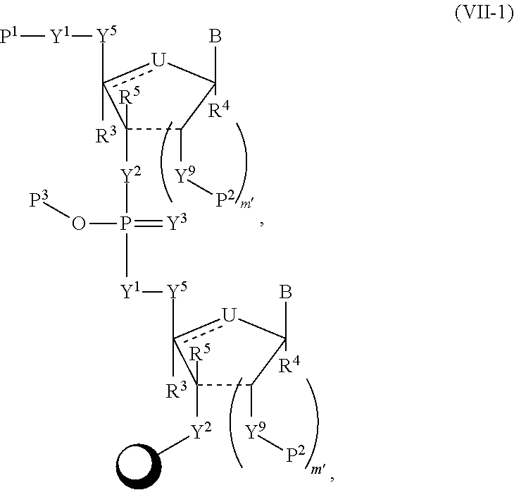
[Y1]([Y5]c1([R3])[U]C(B)([R4])C([Y9][P2])C1([R5])[Y2]C)P([Y2]C1([R5])c([Y5][Y1][P1])([R3])[U]C(B)([R4])C1[Y9][P2])(O[P3])=[Y3]
